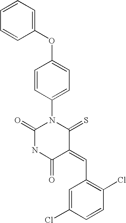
C1(OC2=CC=CC=C2)=CC=C(N2C(=O)NC(=O)C(=CC3=C(Cl)C=CC(Cl)=C3)C2=S)C=C1
